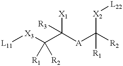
C([X1])(C([X3][L11])([R2])[R1])([R3])[A]C([X2][L22])([R2])[R1]
